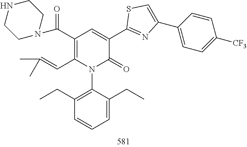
N1(C2=C(CC)C=CC=C2CC)C(=O)C(C2=NC(C3=CC=C([CF3])C=C3)=CS2)=CC(C(N2CCNCC2)=O)=C1C=C(C)C
